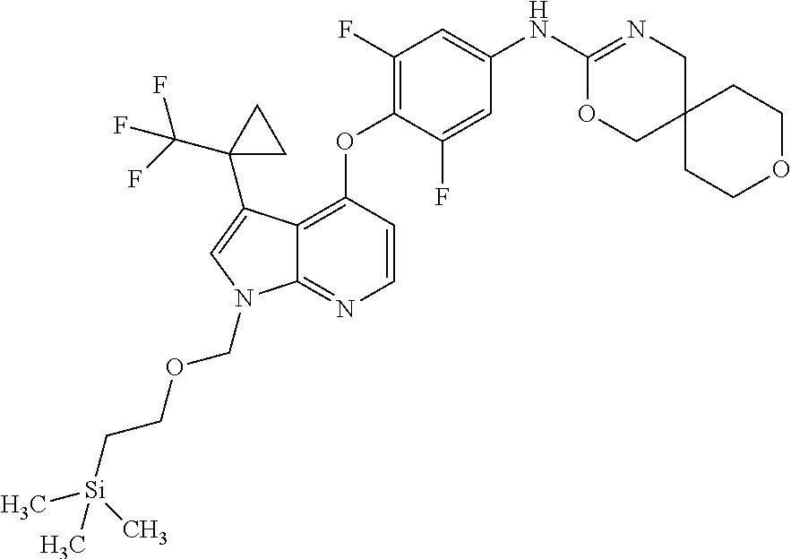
C1(F)=C(OC2=C3C(=NC=C2)N(COCC[Si](C)(C)C)C=C3C2(C(F)(F)F)CC2)C(F)=CC(NC2=NCC3(CO2)CCOCC3)=C1
